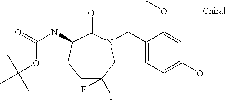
C1C(F)(F)CN(CC2=CC=C(OC)C=C2OC)C(=O)C(NC(=O)OC(C)(C)C)C1
